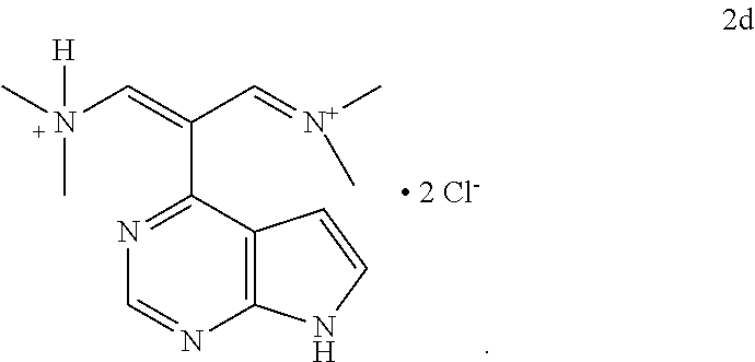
C12=C(C(C(C=[N+](C)C)=CN(C)(C)[H])=NC=N1)C=CN2.[ 2 Cl-]
